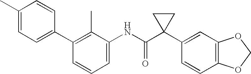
C1(C2=C(C)C(NC(C3(C4=CC5=C(C=C4)OCO5)CC3)=O)=CC=C2)=CC=C(C)C=C1
